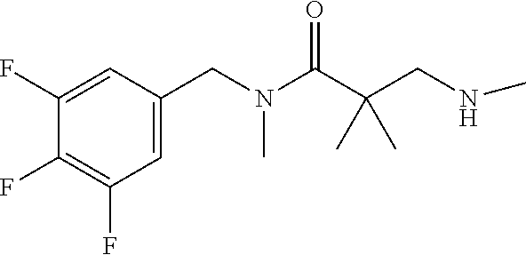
C1(F)=C(F)C=C(CN(C(C(CNC)(C)C)=O)C)C=C1F
